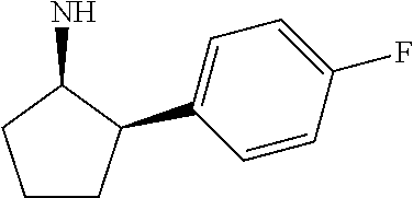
C1CC(C2=CC=C(F)C=C2)C(N)C1
